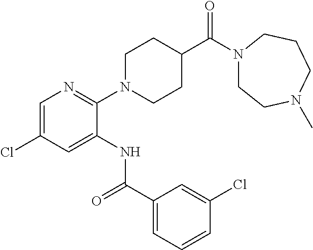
C1=C(Cl)C=C(NC(C2=CC=CC(Cl)=C2)=O)C(N2CCC(C(N3CCN(C)CCC3)=O)CC2)=N1
